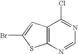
C12=C(C=C(Br)S1)C(Cl)=NC=N2
